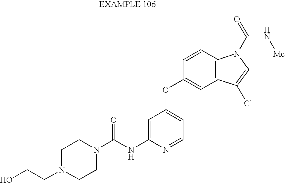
C1=C(NC(N2CCN(CCO)CC2)=O)N=CC=C1OC1=CC2=C(C=C1)N(C(=O)N[Me])C=C2Cl
